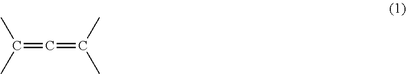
C(=C=C(C)C)(C)C
